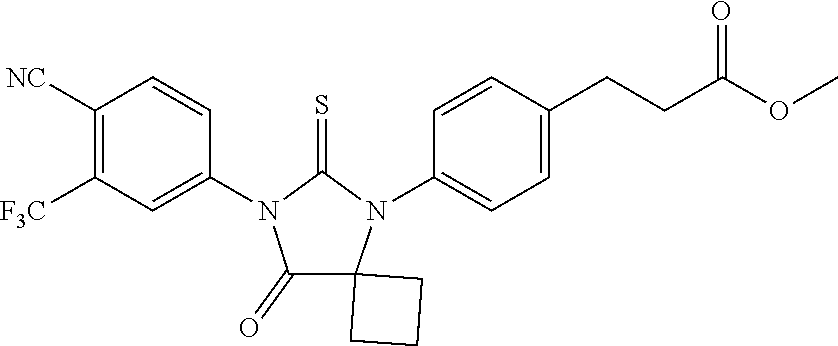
C1([NC])=C([F3C])C=C(N2C(=S)N(C3=CC=C(CCC(OC)=O)C=C3)C3(CCC3)C2=O)C=C1
